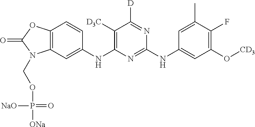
O=C1OC2=C(C=C(NC3=C([D3C])C([D])=NC(NC4=CC(O[CD3])=C(F)C(C)=C4)=N3)C=C2)N1COP(=O)([NaO])[ONa]
